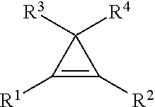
C1([R1])=C([R2])C1([R3])[R4]
